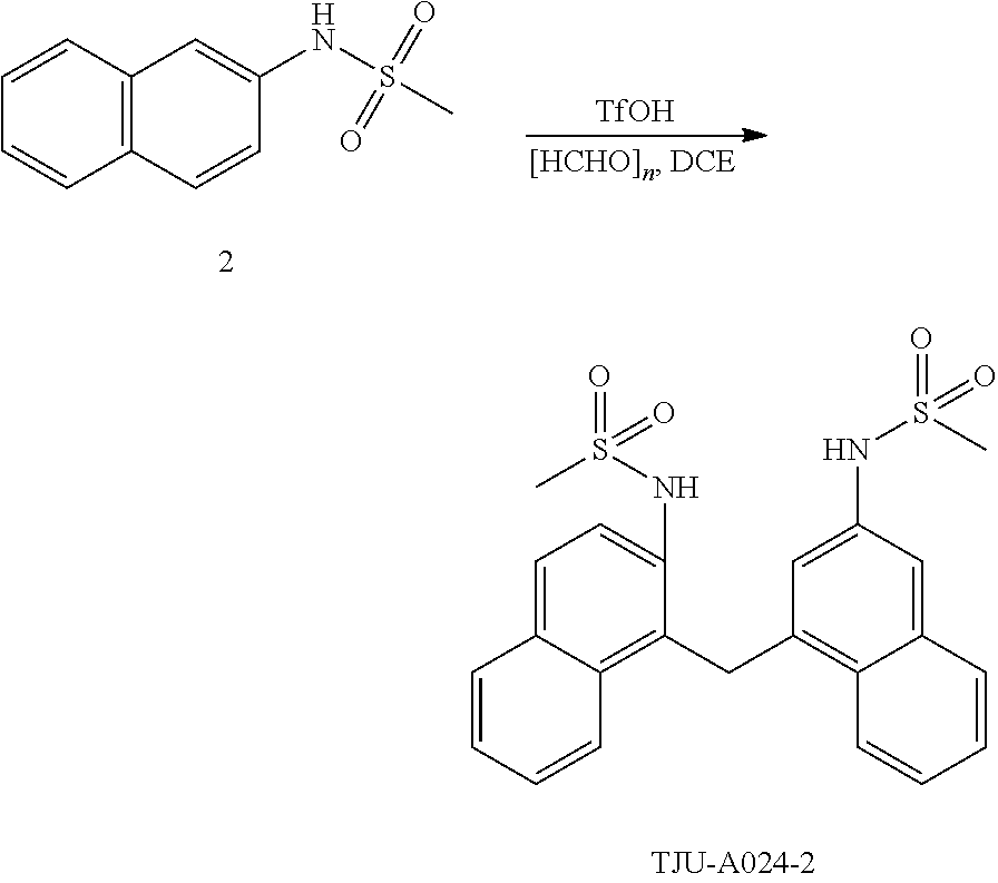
C1=C2C(=C(CC3=C4C(=CC(NS(C)(=O)=O)=C3)C=CC=C4)C(NS(=O)(C)=O)=C1)C=CC=C2.C1=CC2=C(C=C1)C=CC(NS(C)(=O)=O)=C2.[TfOH]
